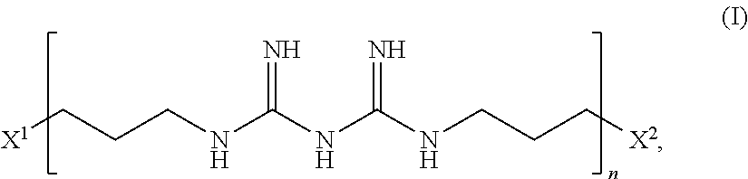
[X1]CCCNC(NC(NCCC[X2])=N)=N
